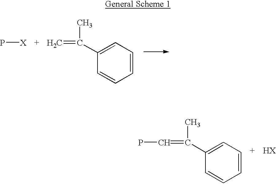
P[X].C=C(C)C1=CC=CC=C1.C(=C(C)C1=CC=CC=C1)P.[HX]
